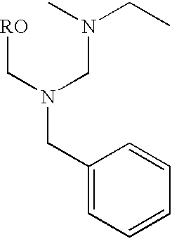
C1(CN(C[RO])CN(CC)C)=CC=CC=C1
